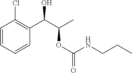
C1=CC(Cl)=C(C(C(C)OC(=O)NCCC)O)C=C1
